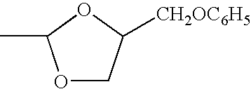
O1C(C)OCC1[CH2OC6H5]
